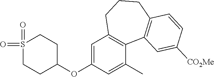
S1(=O)(=O)CCC(OC2=CC3=C(C(C)=C2)C2=C(CCC3)C=CC([CO2Me])=C2)CC1
